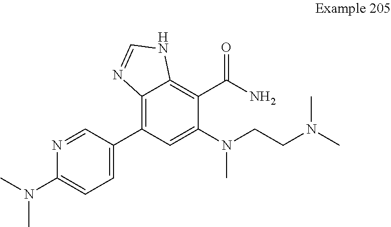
C1(C2=C3C(=C(C(N)=O)C(N(CCN(C)C)C)=C2)NC=N3)=CC=C(N(C)C)N=C1
